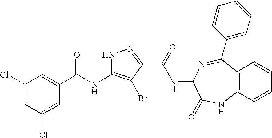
C1(Cl)=CC(Cl)=CC(C(NC2=C(Br)C(C(=O)NC3C(=O)NC4=C(C=CC=C4)C(C4=CC=CC=C4)=N3)=NN2)=O)=C1
